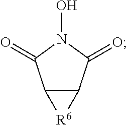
C12C(C(=O)N(O)C1=O)[R6]2
